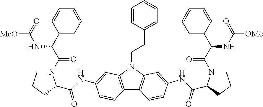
C12=C(N(CCC3=CC=CC=C3)C3=C1C=CC(NC(C1N(C(=O)C(NC(=O)[OMe])C4=CC=CC=C4)CCC1)=O)=C3)C=C(NC(C1N(C(=O)C(NC(=O)[MeO])C3=CC=CC=C3)CCC1)=O)C=C2
